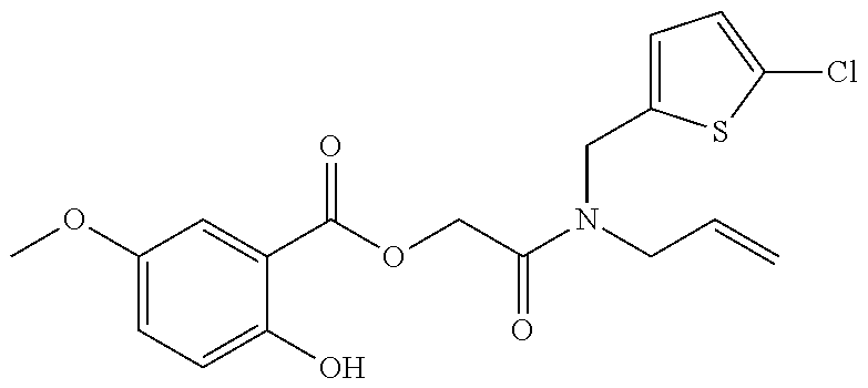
COC1=CC=C(O)C(C(OCC(N(CC=C)CC2=CC=C(Cl)S2)=O)=O)=C1
